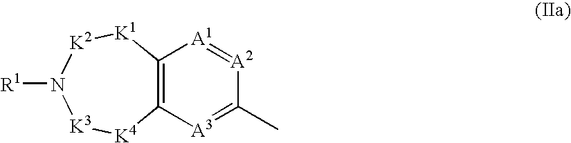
C12=C([A3]=C(C)[A2]=[A1]1)[K4][K3]N([R1])[K2][K1]2
